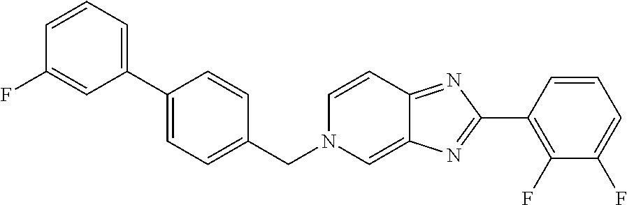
C1=CC=C(C2=CC=C(CN3C=C4C(=NC(C5=C(F)C(F)=CC=C5)=N4)C=C3)C=C2)C=C1F
